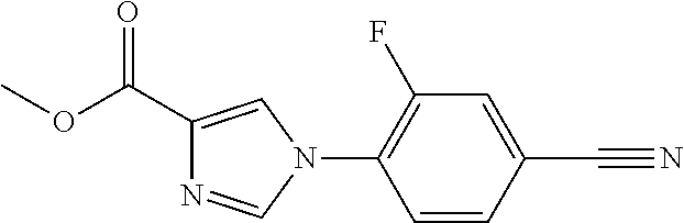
C1(F)=C(N2C=C(C(OC)=O)N=C2)C=CC(C#N)=C1
